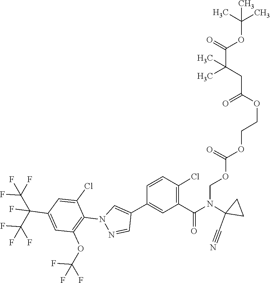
C1C(C#N)(N(C(C2=C(Cl)C=CC(C3=CN(C4=C(OC(F)(F)F)C=C(C(C(F)(F)F)(F)C(F)(F)F)C=C4Cl)N=C3)=C2)=O)COC(=O)OCCOC(=O)CC(C)(C)C(=O)OC(C)(C)C)C1
